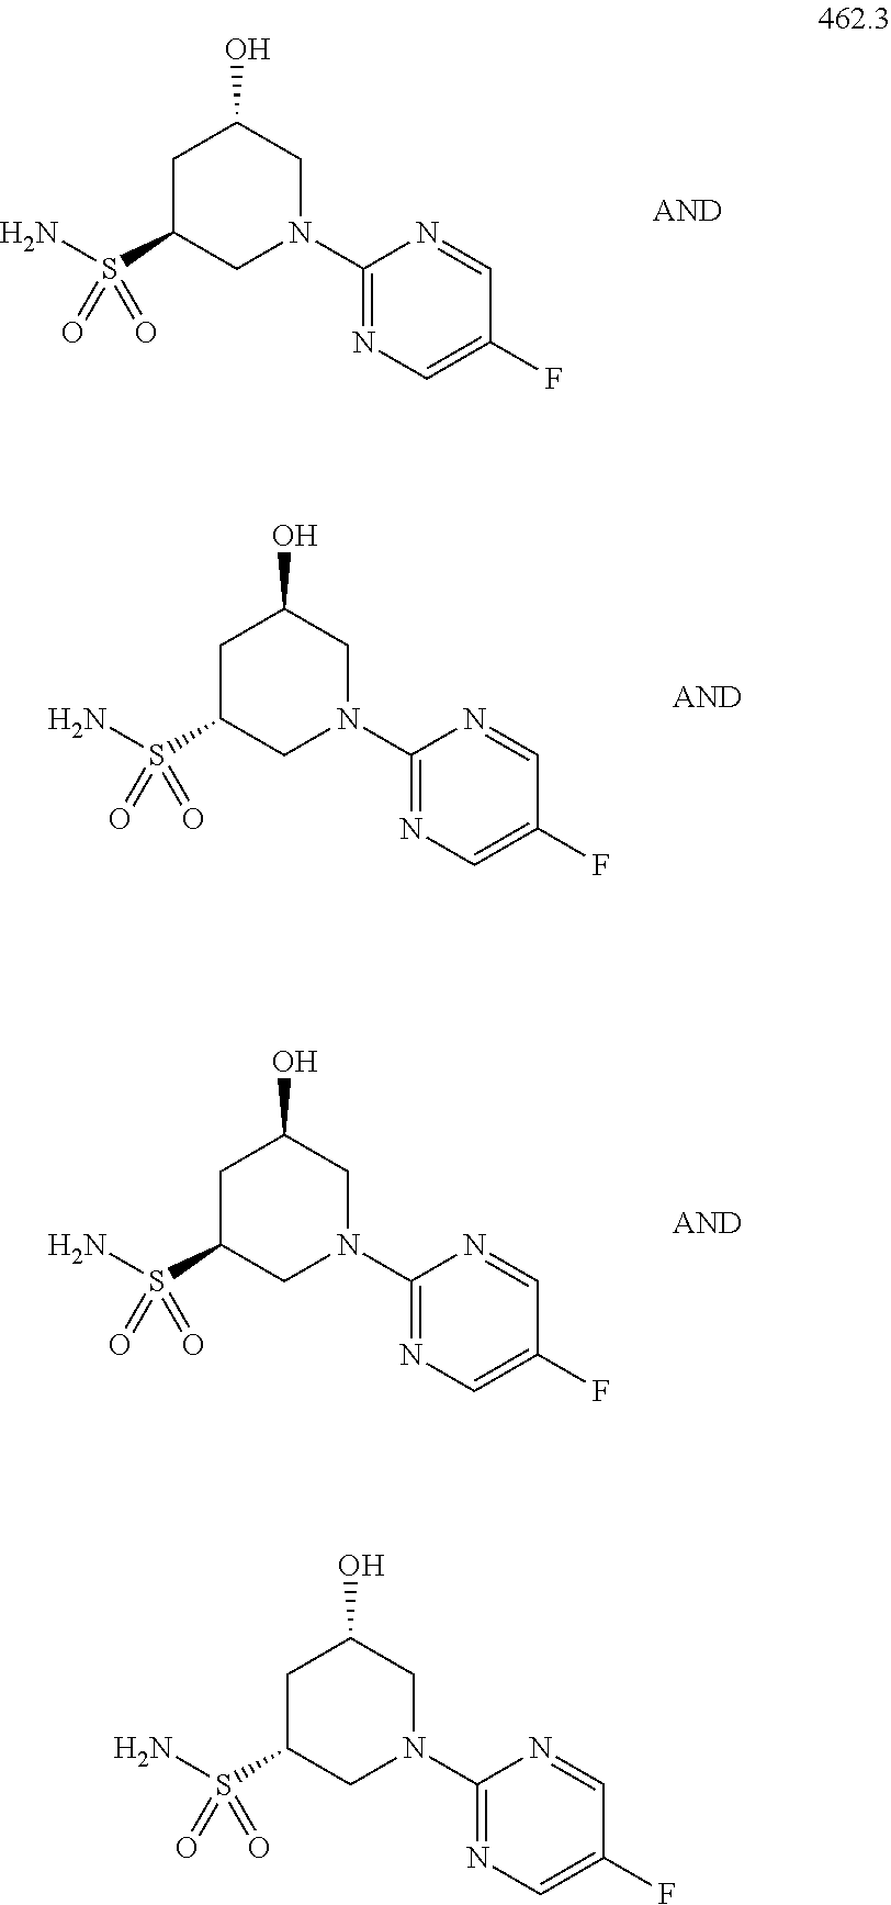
C1C(S(N)(=O)=O)CN(C2=NC=C(F)C=N2)CC1O.C1C(S(N)(=O)=O)CN(C2=NC=C(F)C=N2)CC1O.C1C(S(N)(=O)=O)CN(C2=NC=C(F)C=N2)CC1O.C1C(S(N)(=O)=O)CN(C2=NC=C(F)C=N2)CC1O
